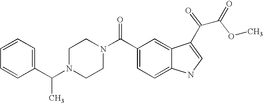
C1=CC=C(C(N2CCN(C(C3=CC=C4C(=C3)C(C(C(=O)OC)=O)=CN4)=O)CC2)C)C=C1
